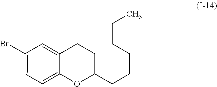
C1(Br)=CC=C2C(=C1)CCC(CCCCCC)O2
